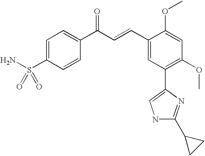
C1=C(S(=O)(N)=O)C=CC(C(C=CC2=CC(C3=CNC(C4CC4)=N3)=C(OC)C=C2OC)=O)=C1
